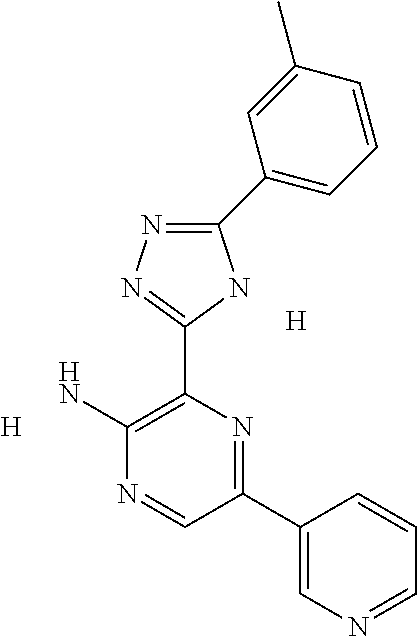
C1(C2=CC=CC(C)=C2)=NN=C(C2=C(N)N=CC(C3=CN=CC=C3)=N2)N1.[H].[H]
